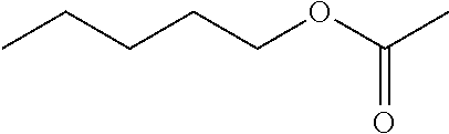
CCCCCOC(C)=O
